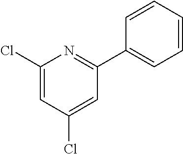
C1(Cl)=CC(Cl)=CC(C2=CC=CC=C2)=N1
